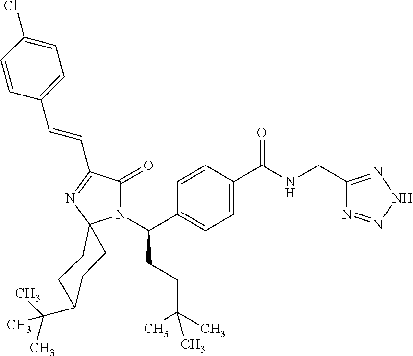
C1C(C(C)(C)C)CCC2(C1)N(C(CCC(C)(C)C)C1=CC=C(C(=O)NCC3=NNN=N3)C=C1)C(=O)C(C=CC1=CC=C(Cl)C=C1)=N2
